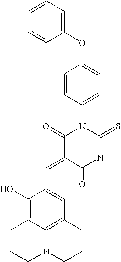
C1(OC2=CC=C(N3C(=O)C(=CC4=CC5=C6C(=C4O)CCCN6CCC5)C(=O)NC3=S)C=C2)=CC=CC=C1
